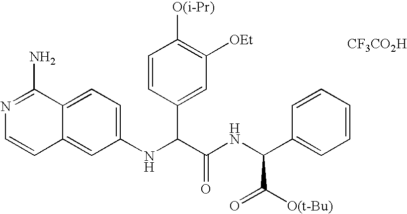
N1=C(N)C2=CC=C(NC(C(NC(C3=CC=CC=C3)C(=O)[O(t-Bu)])=O)C3=CC([OEt])=C([O(i-Pr)])C=C3)C=C2C=C1.[CF3CO2H]
